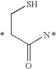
C(CC(=O)N)S.*.*
